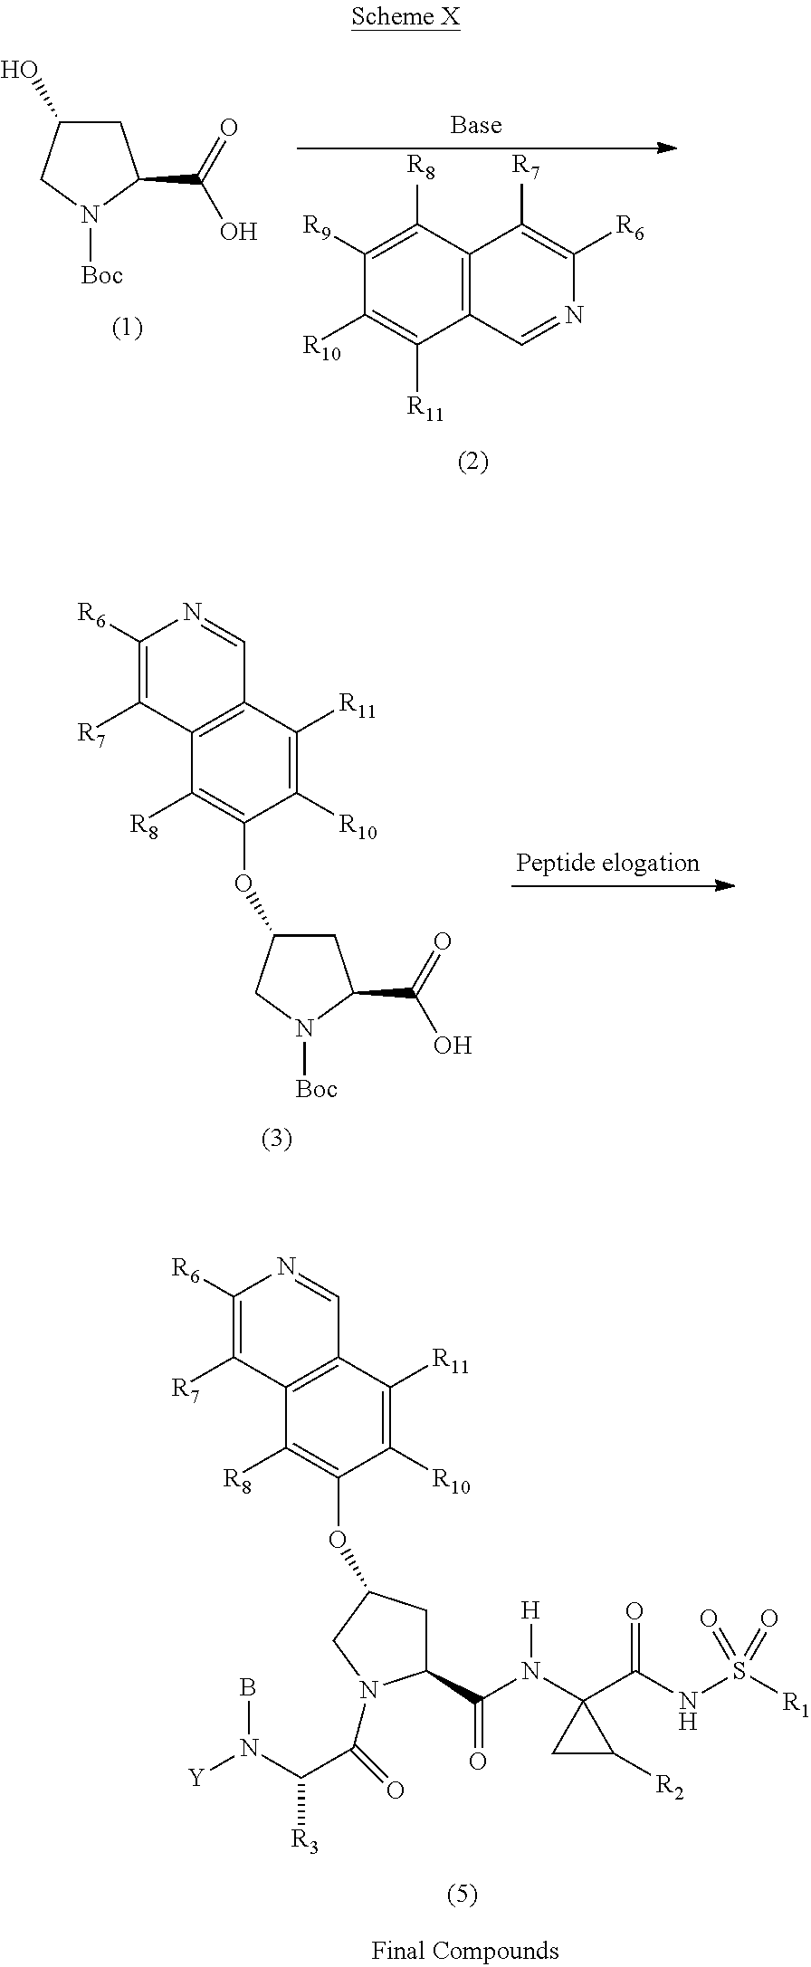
O(C1CC(C(N(C2(C(NS([R1])(=O)=O)=O)CC2[R2])[H])=O)N(C(=O)C(N([Y])B)[R3])C1)C1=C([R8])C2=C(C([R11])=C1[R10])C=NC([R6])=C2[R7].C1([R8])=C(OC2CC(C(=O)O)N([Boc])C2)C([R10])=C([R11])C2=C1C([R7])=C([R6])N=C2.C1C(O)CN([Boc])C1C(=O)O.C1([R9])=C([R8])C2=C(C([R11])=C1[R10])C=NC([R6])=C2[R7]
